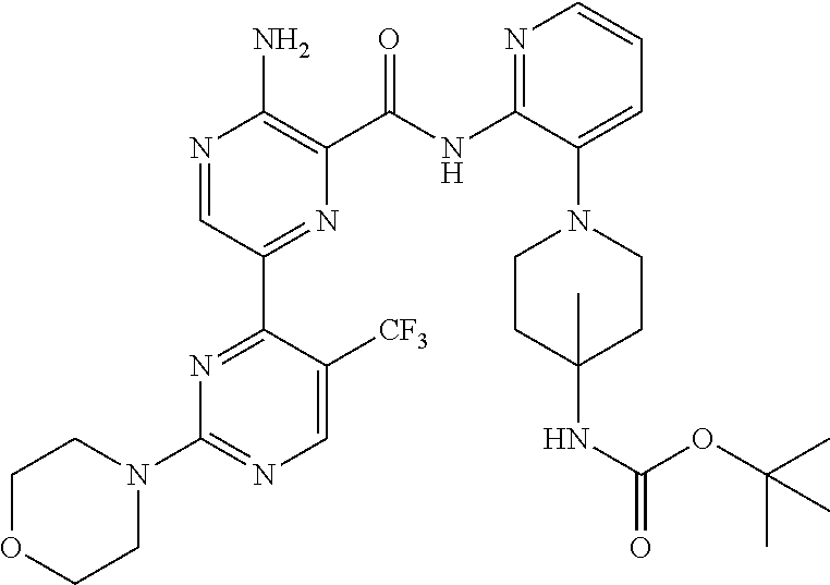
N1=CC(C2=NC(N3CCOCC3)=NC=C2[CF3])=NC(C(NC2=NC=CC=C2N2CCC(NC(=O)OC(C)(C)C)(C)CC2)=O)=C1N
